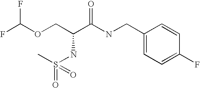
C1(CNC(C(COC(F)F)NS(=O)(C)=O)=O)=CC=C(F)C=C1
